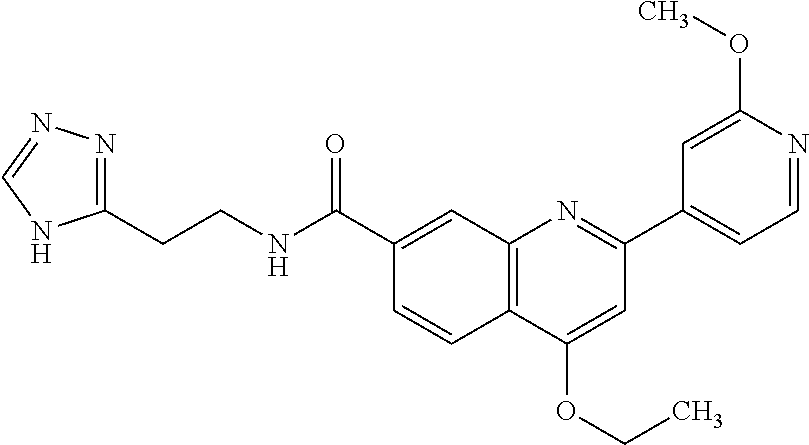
C1(C(NCCC2=NN=CN2)=O)=CC2=C(C=C1)C(OCC)=CC(C1=CC=NC(OC)=C1)=N2
